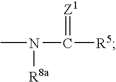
CN([R8a])C(=[Z1])[R5]
